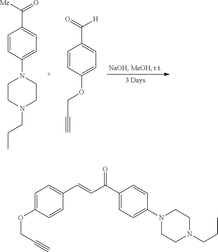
C1=CC(N2CCN(CCC)CC2)=CC=C1C([Me])=O.C1=CC(OCC#C)=CC=C1C([H])=O.C1=C(OCC#C)C=CC(C=CC(C2=CC=C(N3CCN(CCC)CC3)C=C2)=O)=C1
